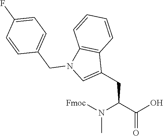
CN(C(C(=O)O)CC1=CN(CC2=CC=C(F)C=C2)C2=C1C=CC=C2)[Fmoc]
